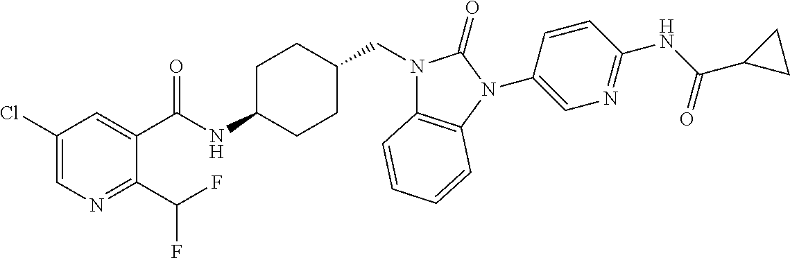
C1(Cl)=CN=C(C(F)F)C(C(NC2CCC(CN3C4=C(N(C5=CN=C(NC(C6CC6)=O)C=C5)C3=O)C=CC=C4)CC2)=O)=C1
